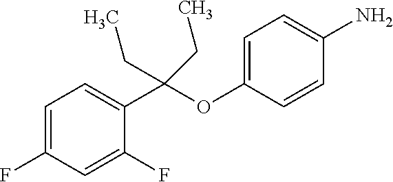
C1=C(F)C=C(F)C(C(OC2=CC=C(N)C=C2)(CC)CC)=C1
